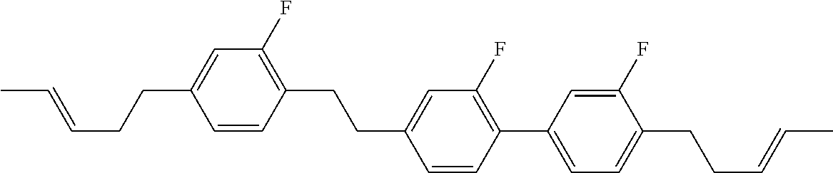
C1=CC(CCC2=CC(F)=C(C3=CC=C(CCC=CC)C(F)=C3)C=C2)=C(F)C=C1CCC=CC
